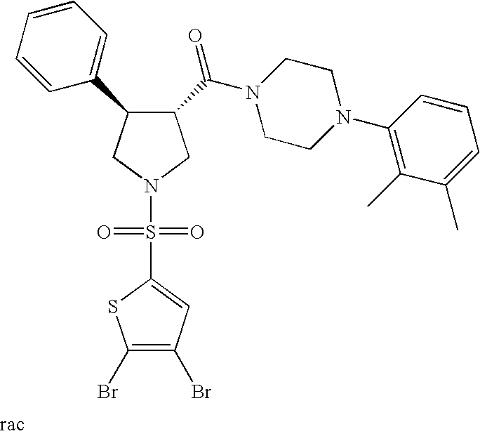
C1(C(N2CCN(C3=C(C)C(C)=CC=C3)CC2)=O)C(C2=CC=CC=C2)CN(S(=O)(=O)C2=CC(Br)=C(Br)S2)C1
